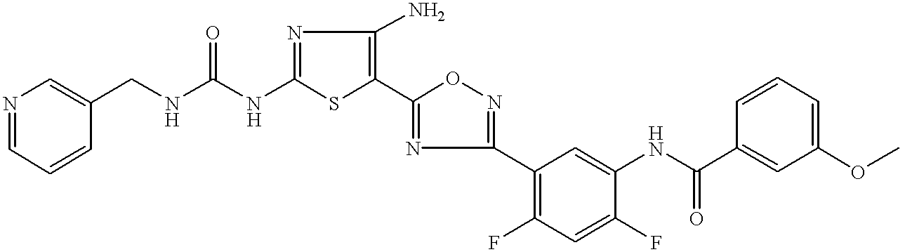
C1(NC(=O)NCC2=CN=CC=C2)=NC(N)=C(C2=NC(C3=C(F)C=C(F)C(NC(C4=CC(OC)=CC=C4)=O)=C3)=NO2)S1
